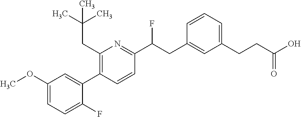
C1(OC)=CC=C(F)C(C2=C(CC(C)(C)C)N=C(C(CC3=CC(CCC(O)=O)=CC=C3)F)C=C2)=C1
